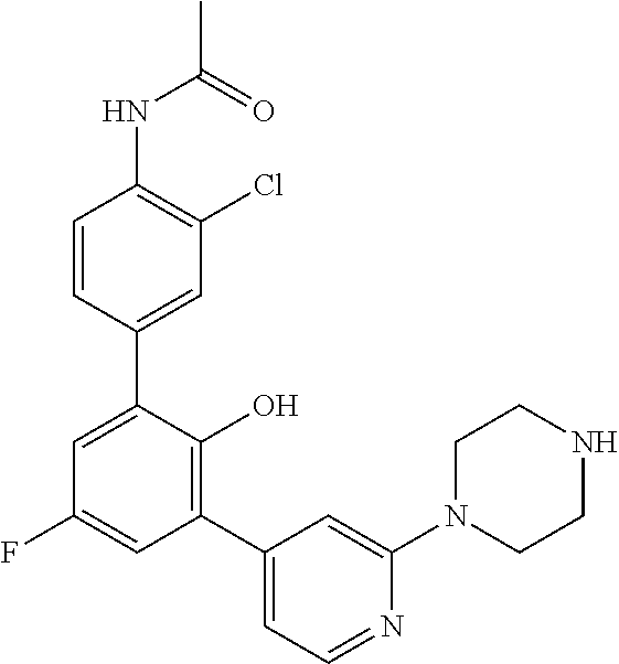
C1(NC(C)=O)=C(Cl)C=C(C2=CC(F)=CC(C3=CC=NC(N4CCNCC4)=C3)=C2O)C=C1
